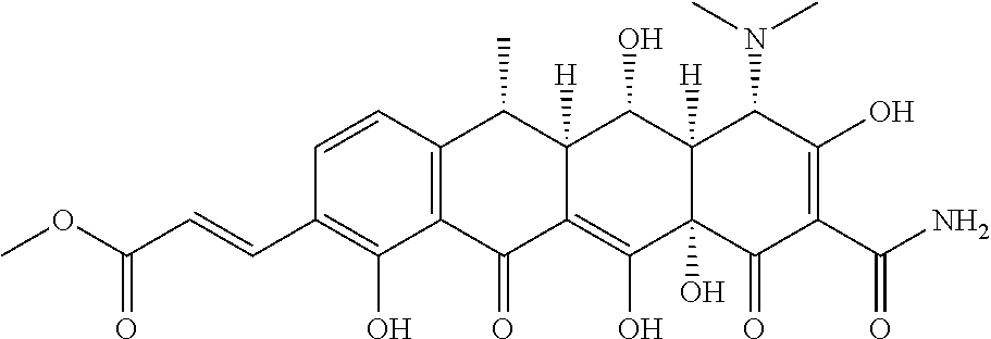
C1=CC2=C(C(O)=C1C=CC(OC)=O)C(=O)C1=C(O)C3(O)C([H])(C(O)C1([H])C2C)C(N(C)C)C(O)=C(C(N)=O)C3=O
